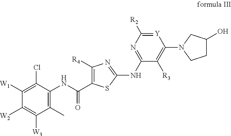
C1([W1])=C(Cl)C(NC(C2=C([R4])N=C(NC3=NC([R2])=[Y]C(N4CCC(O)C4)=C3[R3])S2)=O)=C(C)C([W3])=C1[W2]
